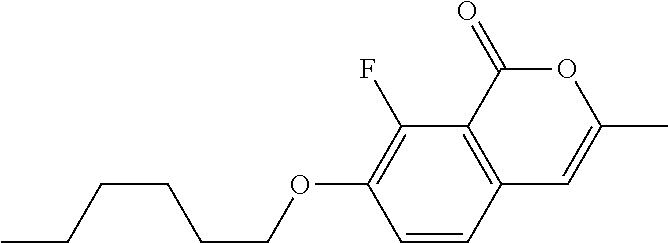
C1=CC2=C(C(F)=C1OCCCCCC)C(=O)OC(C)=C2
